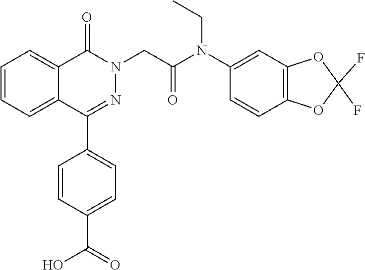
C1=CC=C2C(=C1)C(=O)N(CC(=O)N(C1=CC3=C(C=C1)OC(F)(F)O3)CC)N=C2C1=CC=C(C(O)=O)C=C1
